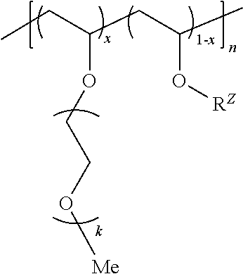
[1-x].CCC(CC(C)O[RZ])OCCO[Me]
